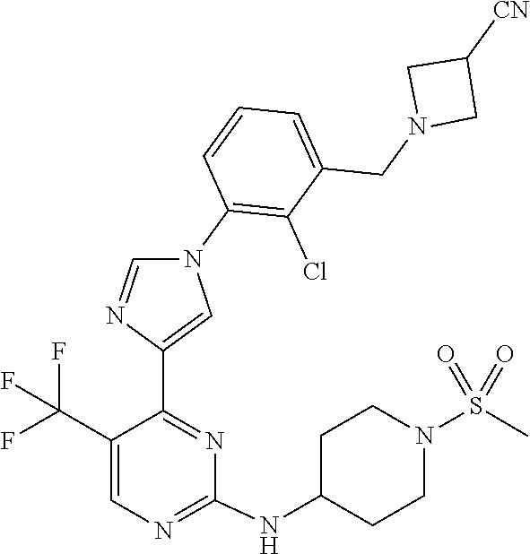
C1(NC2CCN(S(=O)(=O)C)CC2)=NC=C(C(F)(F)F)C(C2=CN(C3=C(Cl)C(CN4CC([CN])C4)=CC=C3)C=N2)=N1
